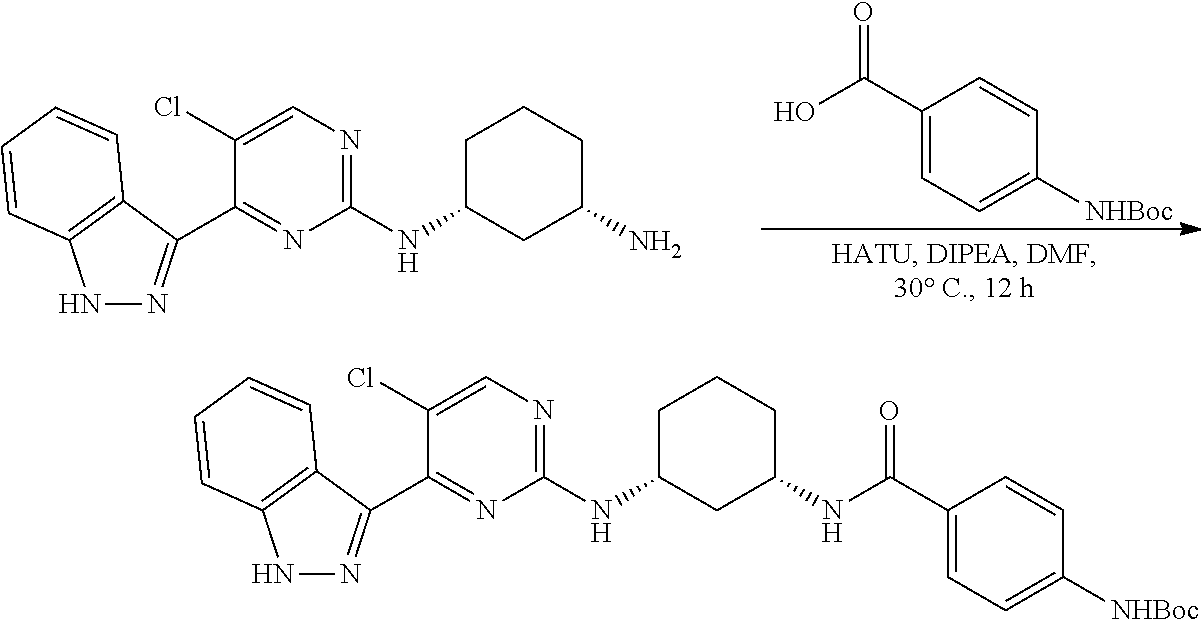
N1N=C(C2=NC(NC3CC(N)CCC3)=NC=C2Cl)C2=C1C=CC=C2.C1(C(O)=O)=CC=C([NHBoc])C=C1.N1N=C(C2=NC(NC3CC(NC(C4=CC=C([NHBoc])C=C4)=O)CCC3)=NC=C2Cl)C2=C1C=CC=C2
